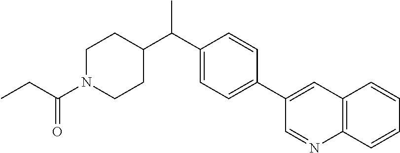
C1=C(C(C2CCN(C(CC)=O)CC2)C)C=CC(C2=CC3=C(N=C2)C=CC=C3)=C1
